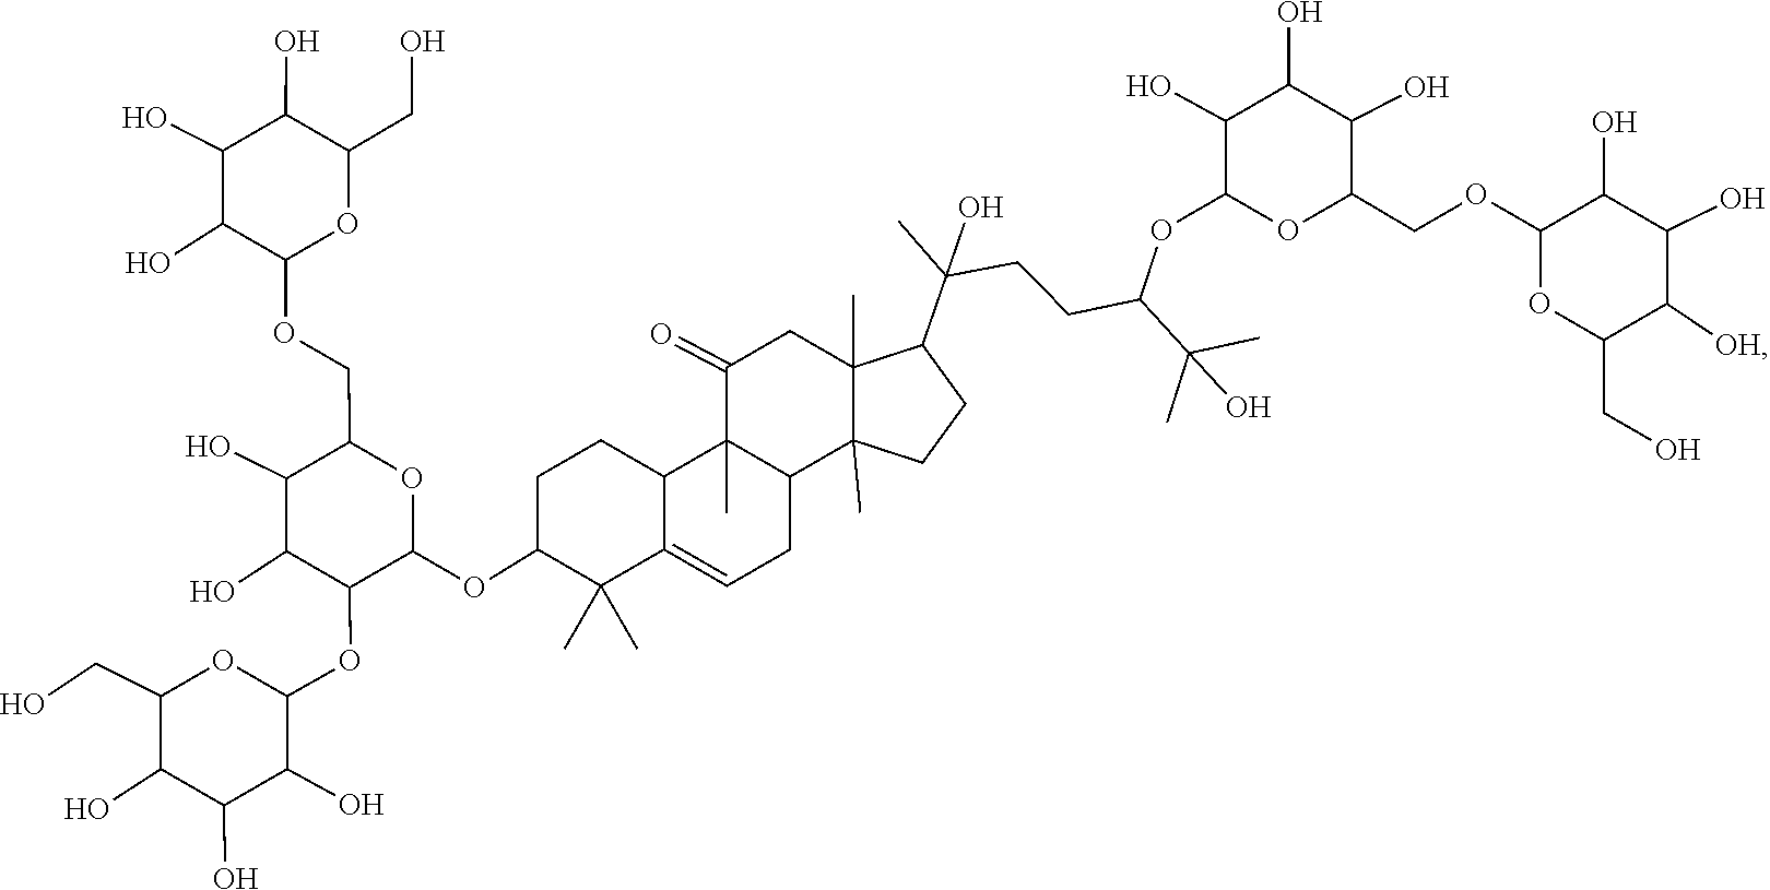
OC1C(O)C(O)C(OC2C(O)C(O)C(COC3C(O)C(O)C(O)C(CO)O3)OC2OC2C(C)(C)C3=CCC4C(C)(C3CC2)C(=O)CC2(C)C(C(C)(O)CCC(OC3OC(COC5OC(CO)C([OH])C(O)C5O)C(O)C(O)C3O)C(C)(O)C)CCC42C)OC1CO
